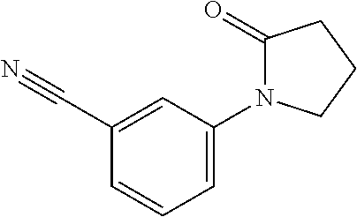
C1=CC=C(N2C(=O)CCC2)C=C1C#N
